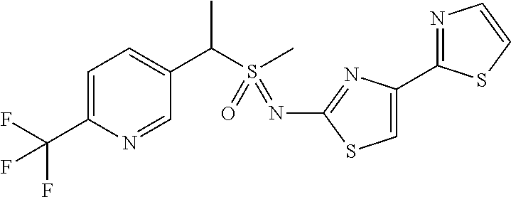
C1=C(C(F)(F)F)N=CC(C(S(C)(=O)=NC2=NC(C3=NC=CS3)=CS2)C)=C1
